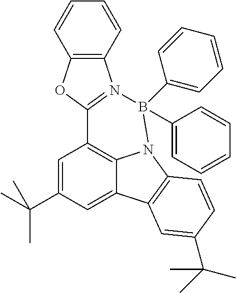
C1=C(C(C)(C)C)C=C2C3=C1C1=N(C4=C(O1)C=CC=C4)B(C1=CC=CC=C1)(C1=CC=CC=C1)N3C1=C2C=C(C(C)(C)C)C=C1
